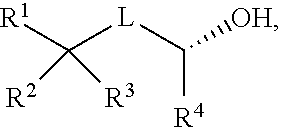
[R1]C([L]C([OH])[R4])([R2])[R3]
